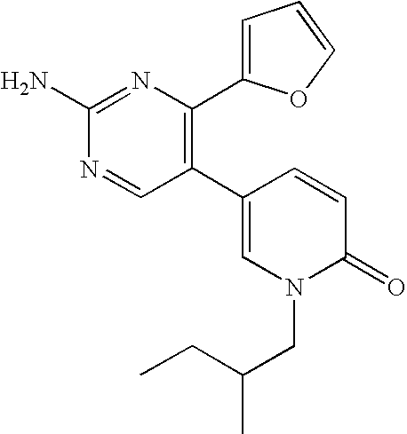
C1(C2=C(C3=CC=CO3)N=C(N)N=C2)=CN(CC(CC)C)C(=O)C=C1
